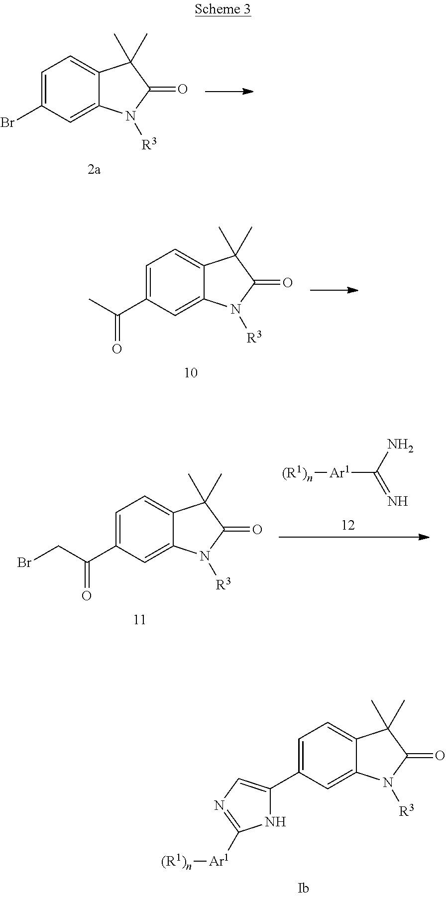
C1=C(Br)C=C2C(=C1)C(C)(C)C(=O)N2[R3].C1=C(C(C)=O)C=C2C(=C1)C(C)(C)C(=O)N2[R3].[(R1)n][Ar1]C1=NC=C(C2=CC=C3C(=C2)N([R3])C(=O)C3(C)C)N1.C1=C(C(CBr)=O)C=C2C(=C1)C(C)(C)C(=O)N2[R3].[(R1)n][Ar1]C(=N)N
